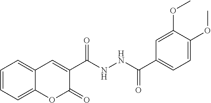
C1=CC=C2C(=C1)C=C(C(NNC(C1=CC=C(OC)C(OC)=C1)=O)=O)C(=O)O2
